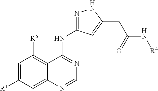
C1=C([R1])C=C2C(=C1[R6])C(NC1=NNC(CC(N[R4])=O)=C1)=NC=N2
